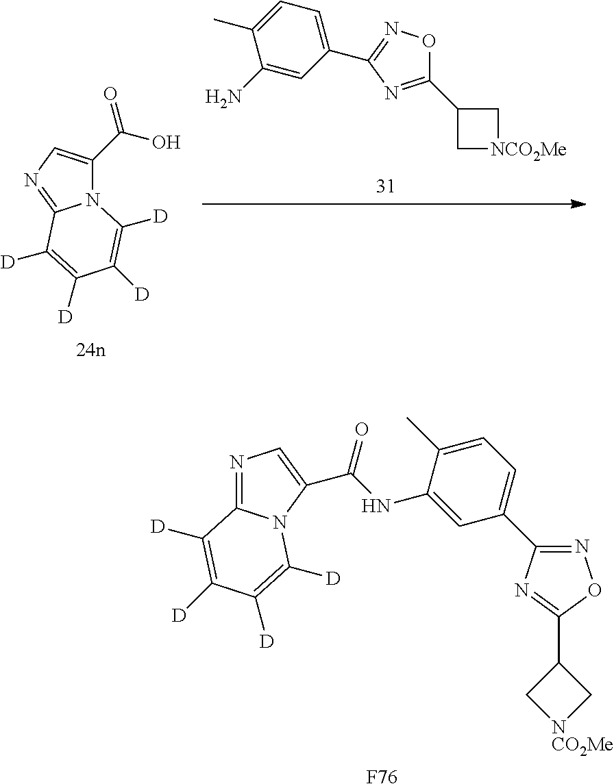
OC(C1=CN=C2N1C([D])=C([D])C([D])=C2[D])=O.C1[NCO2Me]CC1C1=NC(C2=CC=C(C)C(N)=C2)=NO1.N1=C2N(C(C(NC3=CC(C4=NOC(C5C[NCO2Me]C5)=N4)=CC=C3C)=O)=C1)C([D])=C([D])C([D])=C2[D].[F76]
